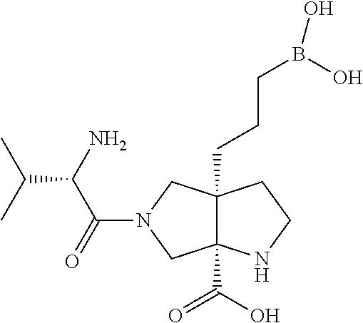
C12(C(=O)O)C(CCCB(O)O)(CN(C(C(N)C(C)C)=O)C1)CCN2
